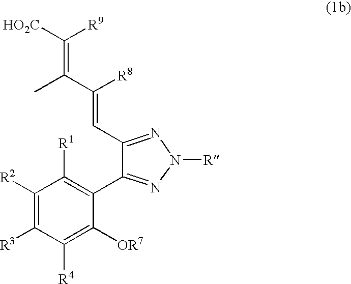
C1([R2])=C([R3])C([R4])=C([OR7])C(C2=NN([R])N=C2C=C(C(=C([HO2C])[R9])C)[R8])=C1[R1]
